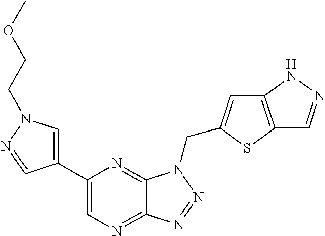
C1=C(C2=CN=C3C(=N2)N(CC2=CC4=C(S2)C=NN4)N=N3)C=NN1CCOC
